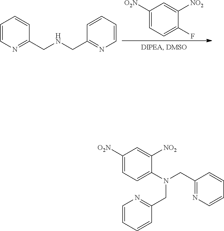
C1=CN=C(CNCC2=NC=CC=C2)C=C1.C1([O2N])=CC=C(F)C([NO2])=C1.C1([O2N])=CC=C(N(CC2=NC=CC=C2)CC2=NC=CC=C2)C([NO2])=C1
